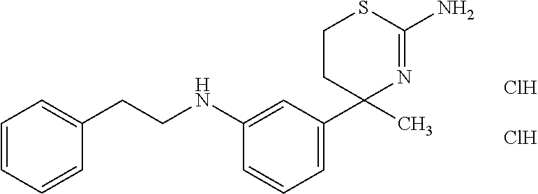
C1(NCCC2=CC=CC=C2)=CC(C2(C)N=C(N)SCC2)=CC=C1.Cl.Cl
